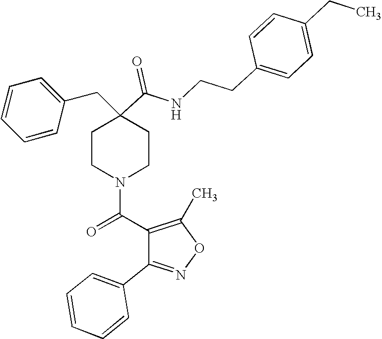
C1=CC=CC(CC2(C(=O)NCCC3=CC=C(CC)C=C3)CCN(C(C3=C(C)ON=C3C3=CC=CC=C3)=O)CC2)=C1
